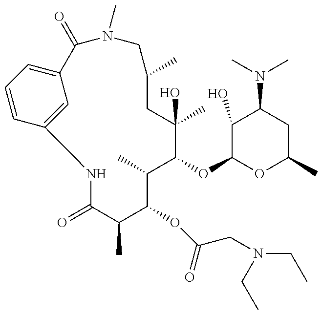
C1=CC=C2C=C1NC(=O)C(C)C(OC(CN(CC)CC)=O)C(C)C(OC1OC(C)CC(N(C)C)C1O)C(C)(O)CC(C)CN(C)C2=O
